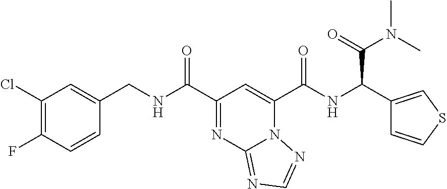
C1(Cl)=C(F)C=CC(CNC(=O)C2=NC3=NC=NN3C(C(=O)NC(C(N(C)C)=O)C3=CSC=C3)=C2)=C1
